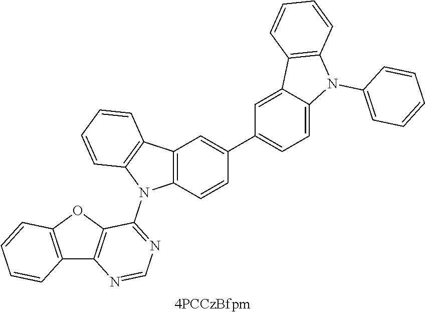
C1(N2C3=C(C=CC=C3)C3=CC(C4=CC5=C(N(C6=NC=NC7=C6OC6=C7C=CC=C6)C6=C5C=CC=C6)C=C4)=CC=C23)=CC=CC=C1
